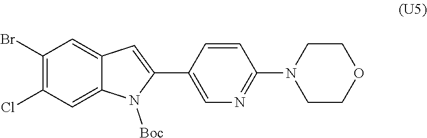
C1(Br)=C(Cl)C=C2C(=C1)C=C(C1=CN=C(N3CCOCC3)C=C1)N2[Boc]
